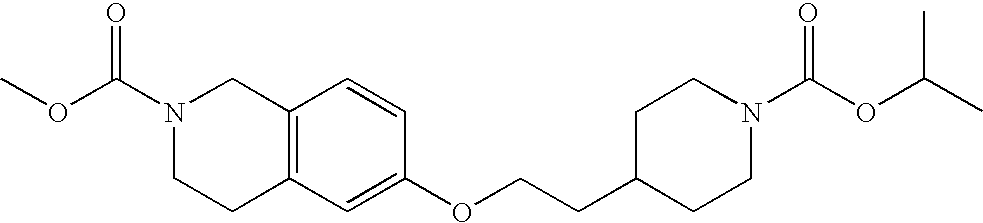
N1(C(OC)=O)CCC2=C(C=CC(OCCC3CCN(C(OC(C)C)=O)CC3)=C2)C1
